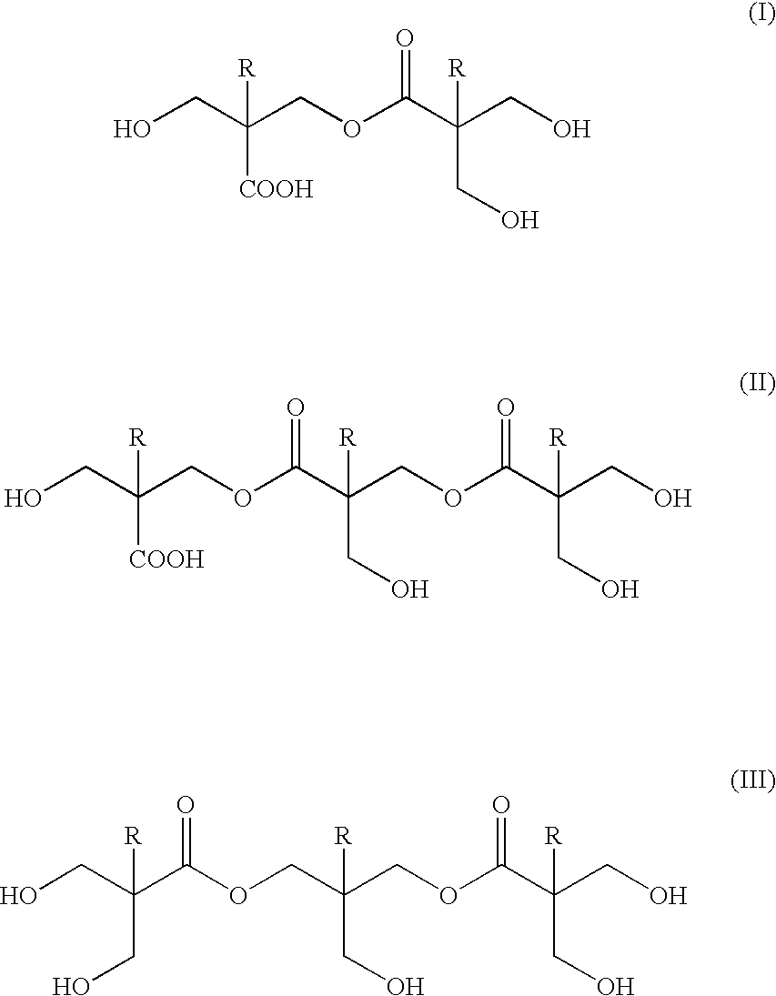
OCC(COC(C(CO)([R])CO)=O)([R])[COOH].OCC(COC(C(COC(C(CO)([R])CO)=O)([R])CO)=O)([R])[COOH].OCC(C(OCC(COC(C(CO)([R])CO)=O)([R])CO)=O)([R])CO
